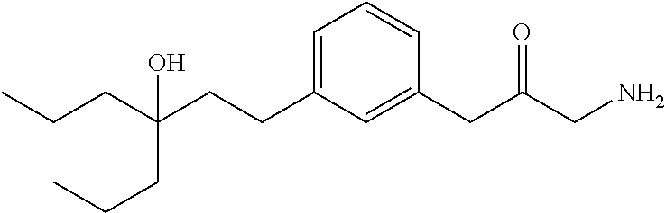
C(C(CCC1=CC=CC(CC(CN)=O)=C1)(CCC)O)CC
